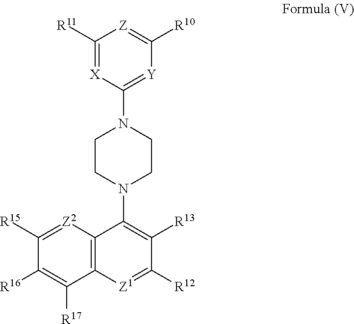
C1([R11])=[X]C(N2CCN(C3=C([R13])C([R12])=[Z1]C4=C3[Z2]=C([R15])C([R16])=C4[R17])CC2)=[Y]C([R10])=[Z]1
